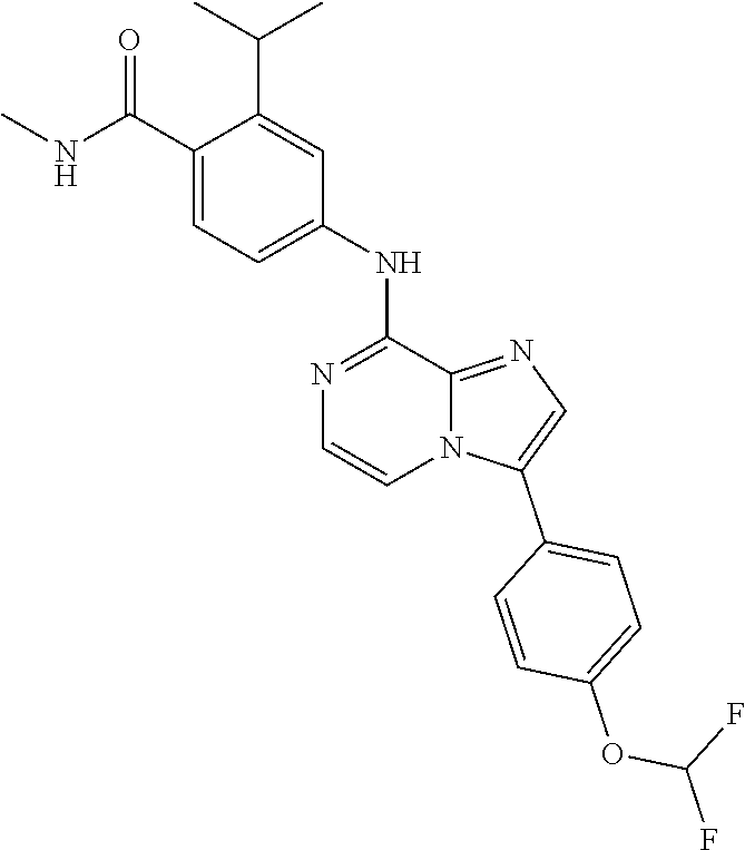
CNC(C1=CC=C(NC2=NC=CN3C2=NC=C3C2=CC=C(OC(F)F)C=C2)C=C1C(C)C)=O
